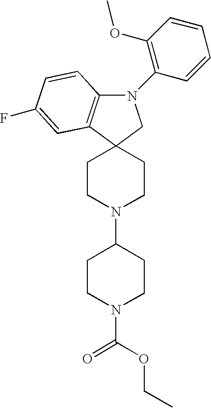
N1(C2=C(OC)C=CC=C2)C2=C(C3(C1)CCN(C1CCN(C(=O)OCC)CC1)CC3)C=C(F)C=C2
